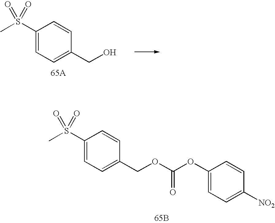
C1=C(OC(OCC2=CC=C(S(C)(=O)=O)C=C2)=O)C=CC([NO2])=C1.[65B].C(O)C1=CC=C(S(C)(=O)=O)C=C1.[65A]
